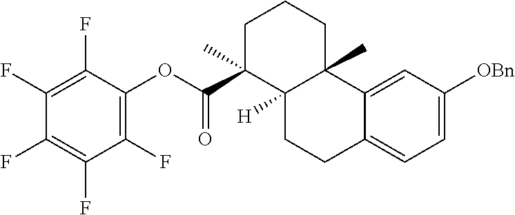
C1(F)=C(F)C(OC(C2(C)C3([H])C(C)(CCC2)C2=CC([OBn])=CC=C2CC3)=O)=C(F)C(F)=C1F
